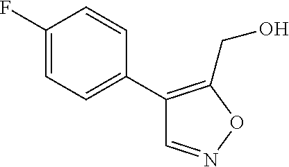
C1(F)=CC=C(C2=C(CO)ON=C2)C=C1
